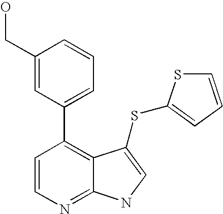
C1=CN=C2C(=C1C1=CC=CC(CO)=C1)C(SC1=CC=CS1)=CN2
